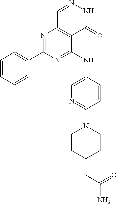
N1=C(NC2=CN=C(N3CCC(CC(N)=O)CC3)C=C2)C2=C(N=C1C1=CC=CC=C1)C=NNC2=O
